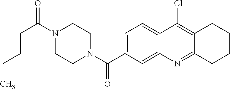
N1(C(CCCC)=O)CCN(C(=O)C2=CC=C3C(=C2)N=C2C(=C3Cl)CCCC2)CC1
